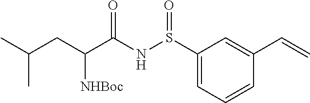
C1(S(NC(C(CC(C)C)[NHBoc])=O)=O)=CC=CC(C=C)=C1
